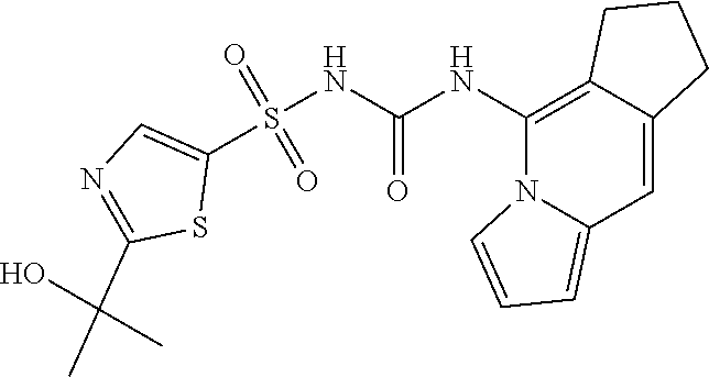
C1=CN2C(=C1)C=C1C(=C2NC(NS(=O)(=O)C2=CN=C(C(O)(C)C)S2)=O)CCC1
